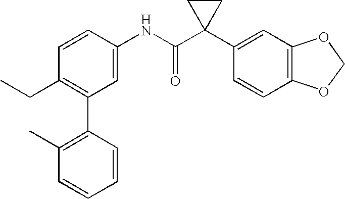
C1=CC(NC(C2(C3=CC4=C(C=C3)OCO4)CC2)=O)=CC(C2=C(C)C=CC=C2)=C1CC
